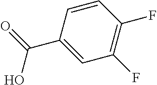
C1(C(=O)O)=CC(F)=C(F)C=C1
